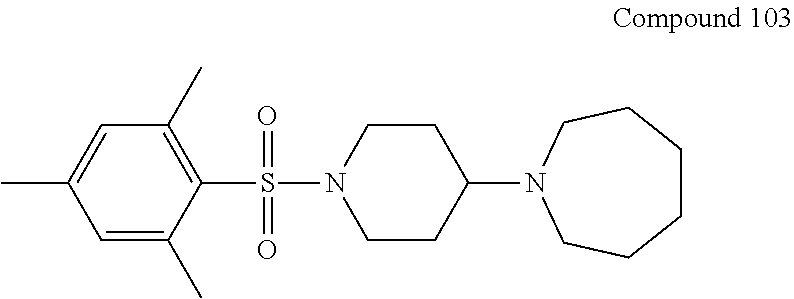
O=S(C1=C(C)C=C(C)C=C1C)(=O)N1CCC(N2CCCCCC2)CC1
